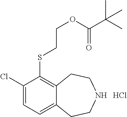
S(C1=C2C(=CC=C1Cl)CCNCC2)CCOC(=O)C(C)(C)C.Cl
